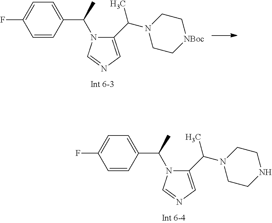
C1=CC(C(C)N2C(C(N3CC[NBoc]CC3)C)=CN=C2)=CC=C1F.C1=CC(C(C)N2C(C(N3CCNCC3)C)=CN=C2)=CC=C1F
